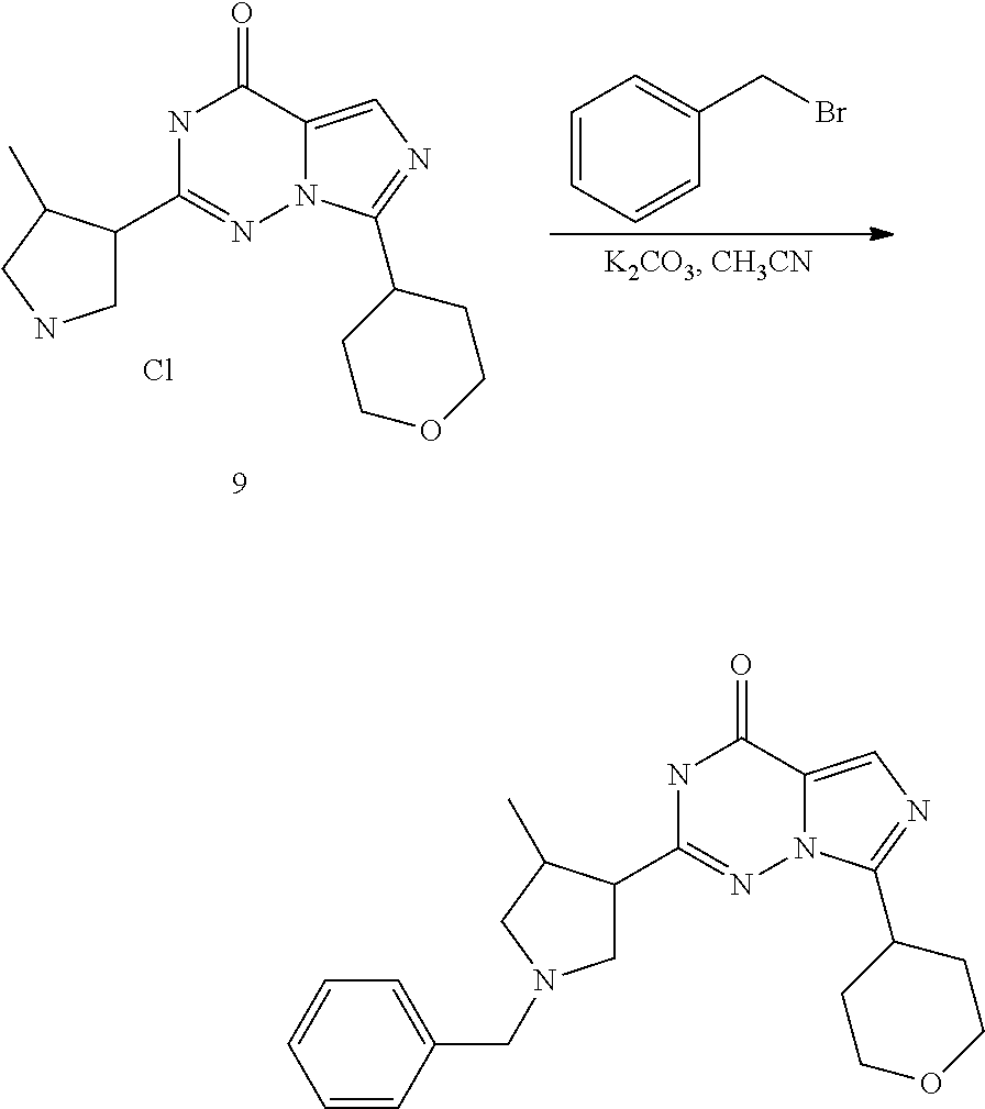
N1C(C2CNCC2C)=NN2C(=CN=C2C2CCOCC2)C1=O.Cl.C1=CC=CC(CBr)=C1.N1C(C2CN(CC3=CC=CC=C3)CC2C)=NN2C(=CN=C2C2CCOCC2)C1=O
